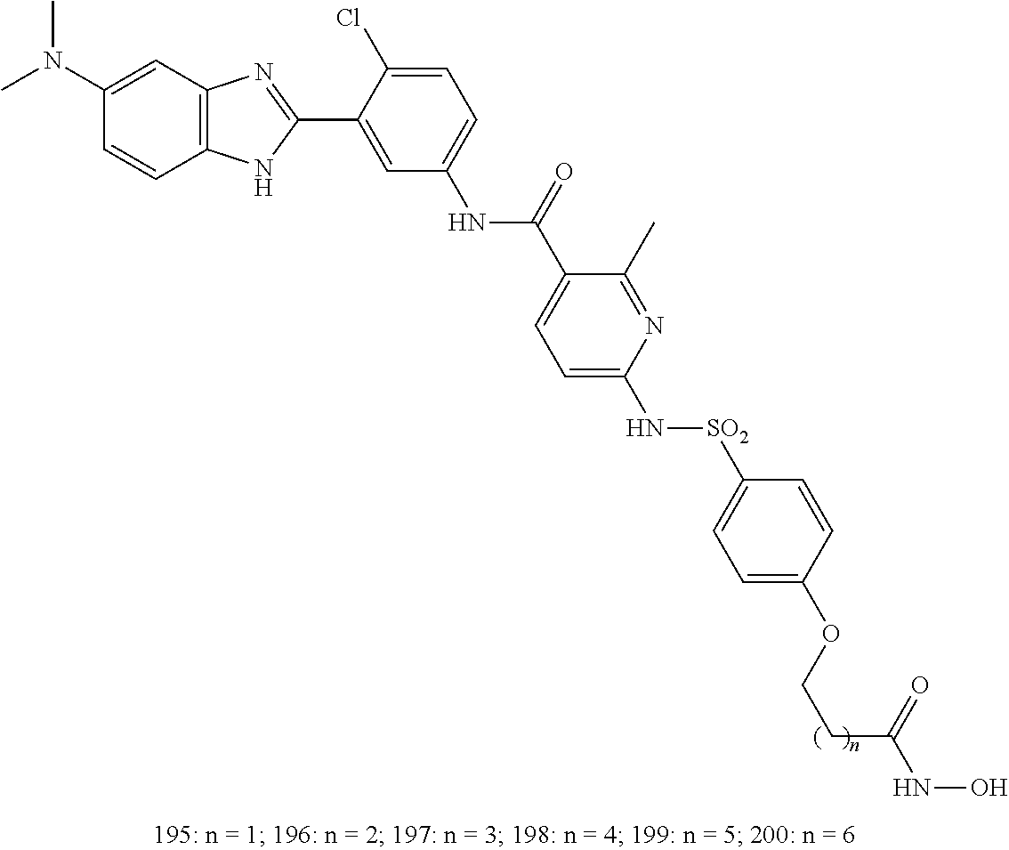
N(C1=CC=C(Cl)C(C2=NC3=C(N2)C=CC(N(C)C)=C3)=C1)C(=O)C1=CC=C(N[SO2]C2=CC=C(OCCC(=O)NO)C=C2)N=C1C
